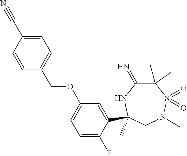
C(OC1=CC=C(F)C(C2(C)NC(=N)C(C)(C)S(=O)(=O)N(C)C2)=C1)C1=CC=C(C#N)C=C1
